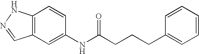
C12=C(C=C(NC(=O)CCCC3=CC=CC=C3)C=C1)C=NN2
